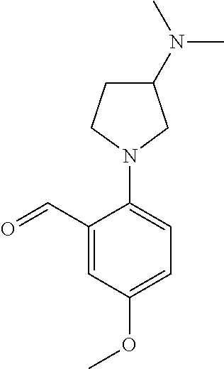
C1(C=O)=CC(OC)=CC=C1N1CC(N(C)C)CC1
